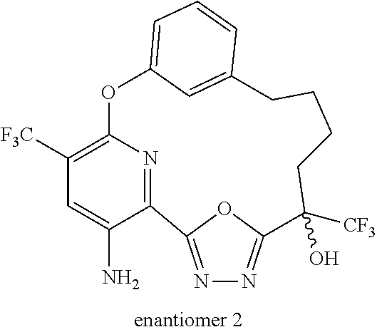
C1([F3C])=C2N=C(C(N)=C1)C1=NN=C(O1)C([CF3])(O)CCCCC1=CC(=CC=C1)O2
